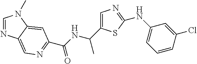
C1=NC2=CN=C(C(NC(C3=CN=C(NC4=CC=CC(Cl)=C4)S3)C)=O)C=C2N1C
